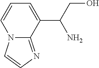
C1=C(C(CO)N)C2=NC=CN2C=C1
